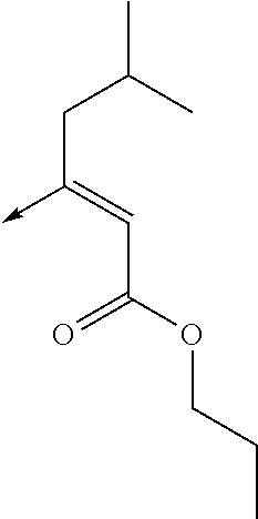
C(C(OCCC)=O)=C(->C)CC(C)C
